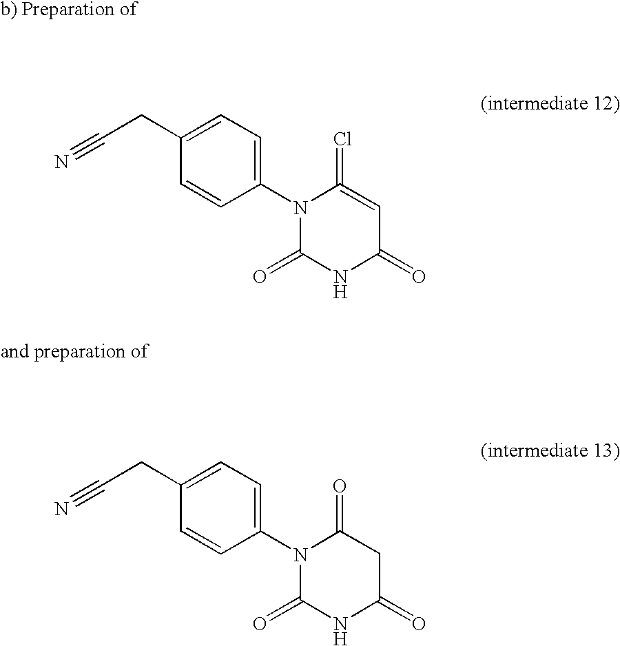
C1(=Cl)=CC(=O)NC(=O)N1C1=CC=C(CC#N)C=C1.C1(=O)N(C2=CC=C(CC#N)C=C2)C(=O)NC(=O)C1
